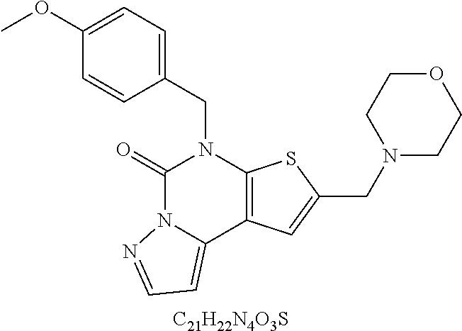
C1(OC)=CC=C(CN2C(=O)N3C(=CC=N3)C3=C2SC(CN2CCOCC2)=C3)C=C1.[C21H22N4O3S]
